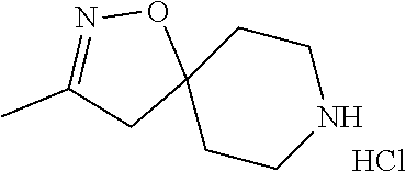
C1CNCCC12ON=C(C)C2.Cl
